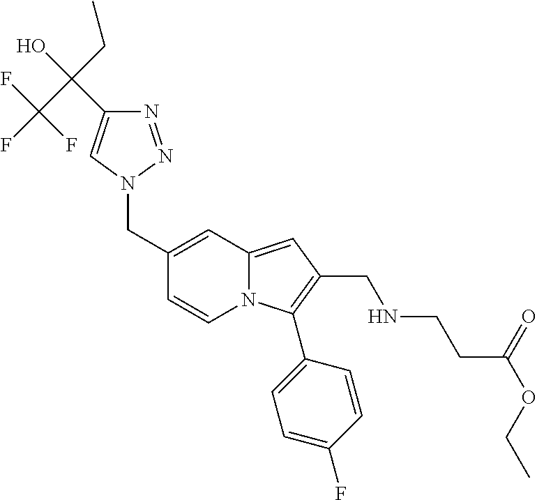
C1(CN2N=NC(C(CC)(C(F)(F)F)O)=C2)=CC2=CC(CNCCC(OCC)=O)=C(C3=CC=C(F)C=C3)N2C=C1
